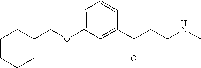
C1CCCC(COC2=CC=CC(C(CCNC)=O)=C2)C1
